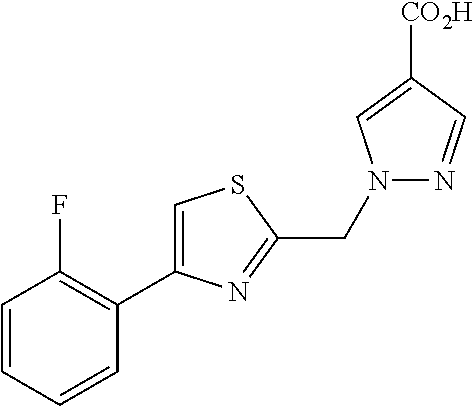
C1=CC=CC(C2=CSC(CN3N=CC([CO2H])=C3)=N2)=C1F
